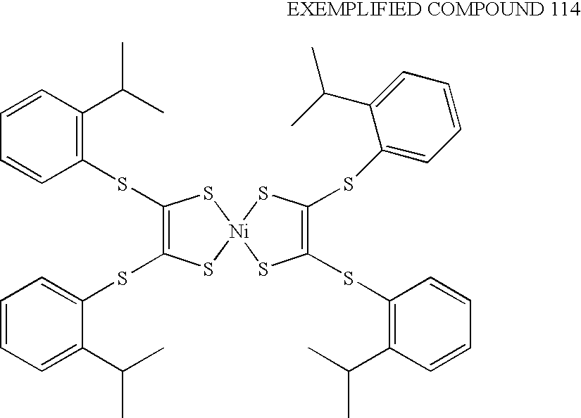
C1(SC2=C(C(C)C)C=CC=C2)=C(SC2=CC=CC=C2C(C)C)S[Ni]2(S1)SC(SC1=C(C(C)C)C=CC=C1)=C(SC1=CC=CC=C1C(C)C)S2
